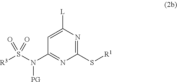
C1=C([L])N=C(S[R1])N=C1N(S([R3])(=O)=O)[PG]
